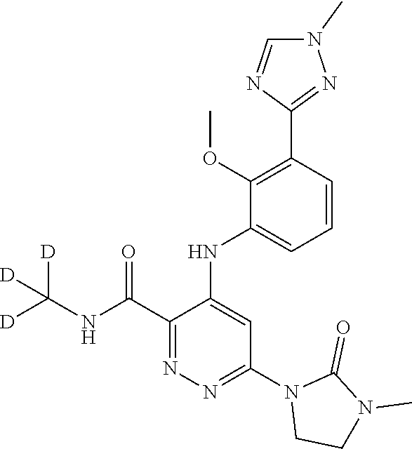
C1(C(NC([D])([D])[D])=O)=NN=C(N2CCN(C)C2=O)C=C1NC1=CC=CC(C2=NN(C)C=N2)=C1OC
